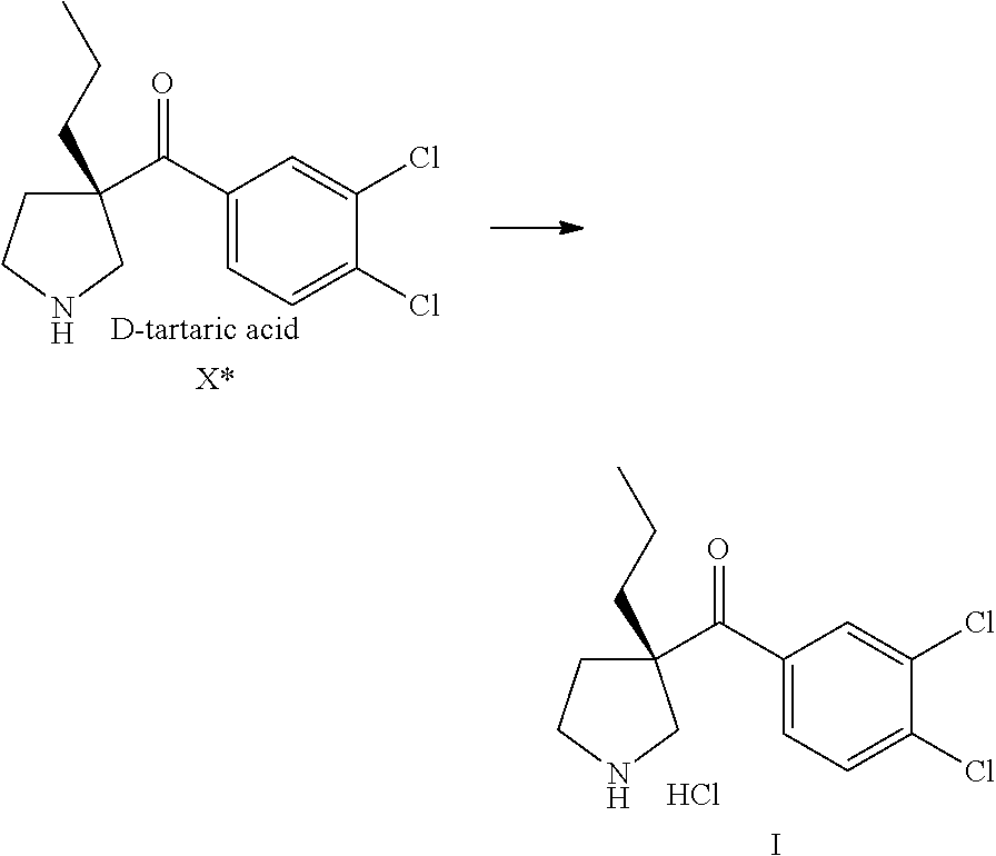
C1(CCC)(C(C2=CC=C(Cl)C(Cl)=C2)=O)CCNC1.[D-tartaric acid].C1(CCC)(C(C2=CC=C(Cl)C(Cl)=C2)=O)CCNC1.Cl.I
